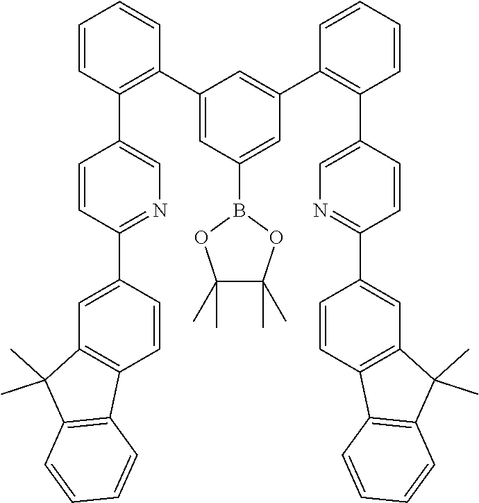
C1=CC(C2=CN=C(C3=CC4=C(C=C3)C3=C(C4(C)C)C=CC=C3)C=C2)=C(C2=CC(B3OC(C)(C)C(C)(C)O3)=CC(C3=C(C4=CN=C(C5=CC6=C(C=C5)C5=C(C6(C)C)C=CC=C5)C=C4)C=CC=C3)=C2)C=C1
